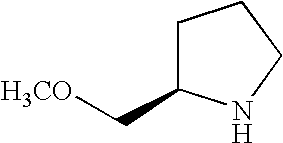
C1C(C[H3CO])NCC1
